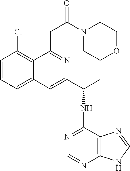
C1=CC=C2C(=C1Cl)C(CC(N1CCOCC1)=O)=NC(C(C)NC1=NC=NC3=C1N=CN3)=C2
